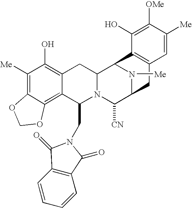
C1([Me])=C2C(=C3C(=C1O)CC1N(C3CN3C(=O)C4=C(C=CC=C4)C3=O)C([CN])C3N([Me])C1C1=C(C3)C=C([Me])C([OMe])=C1O)OCO2
